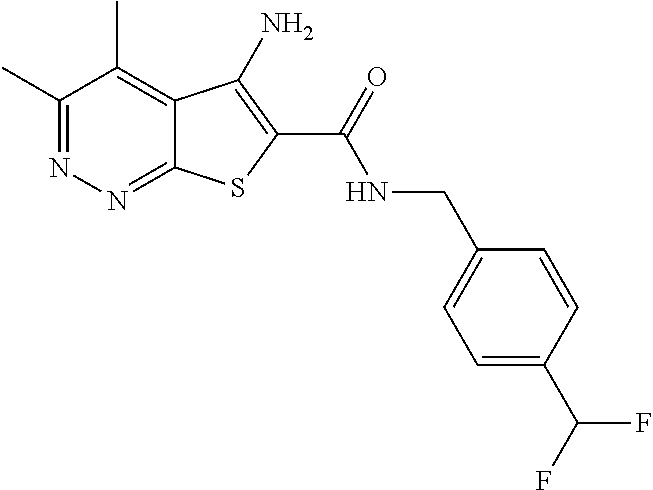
C1(C)=NN=C2C(=C1C)C(N)=C(C(=O)NCC1=CC=C(C(F)F)C=C1)S2
